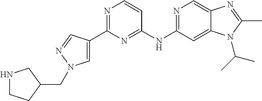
C1(C2=NC=CC(NC3=NC=C4C(=C3)N(C(C)C)C(C)=N4)=N2)=CN(CC2CNCC2)N=C1
